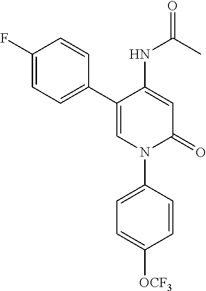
C1=C(NC(=O)C)C(C2=CC=C(F)C=C2)=CN(C2=CC=C([OCF3])C=C2)C1=O
